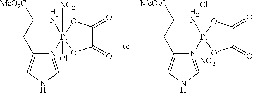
C1(=O)C(=O)O[Pt]2([NO2])(Cl)(O1)N1=CNC=C1CC([MeO2C])[H2N]2.C1(=O)C(=O)O[Pt]2(Cl)([NO2])(O1)N1=CNC=C1CC([MeO2C])[H2N]2
